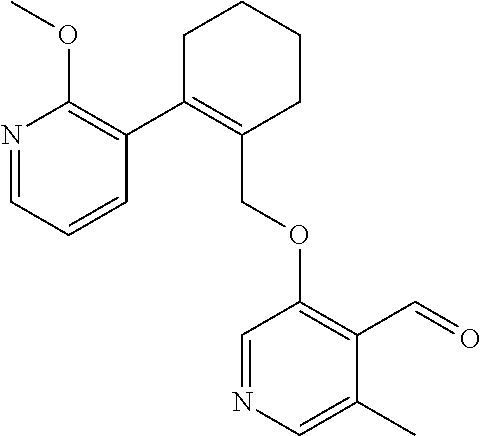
C1C(C2=C(OC)N=CC=C2)=C(COC2=C(C=O)C(C)=CN=C2)CCC1
